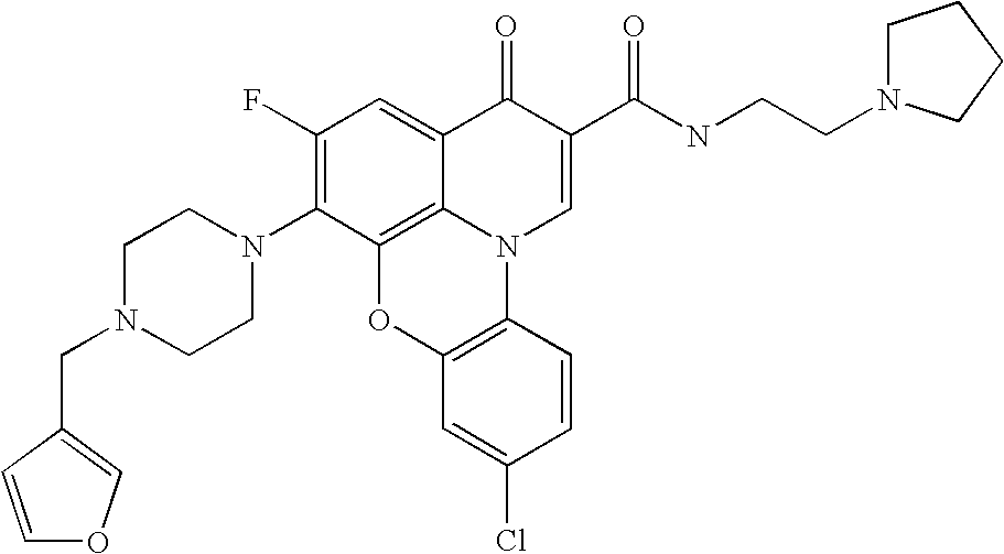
C1(F)=C(N2CCN(CC3=COC=C3)CC2)C2=C3C(=C1)C(=O)C(C(NCCN1CCCC1)=O)=CN3C1=C(O2)C=C(Cl)C=C1
